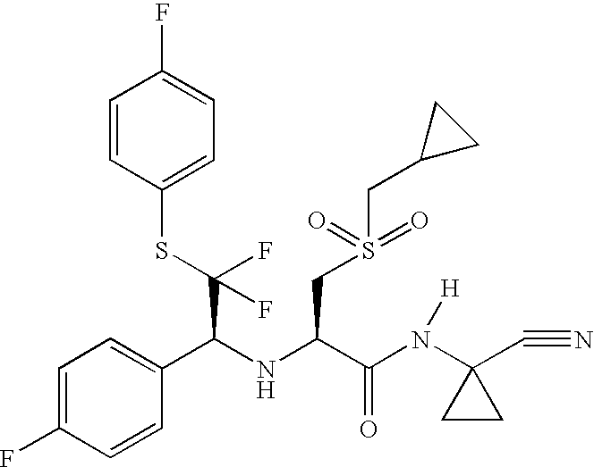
C1=CC(SC(C(NC(CS(CC2CC2)(=O)=O)C(N(C2(C#N)CC2)[H])=O)C2=CC=C(F)C=C2)(F)F)=CC=C1F
